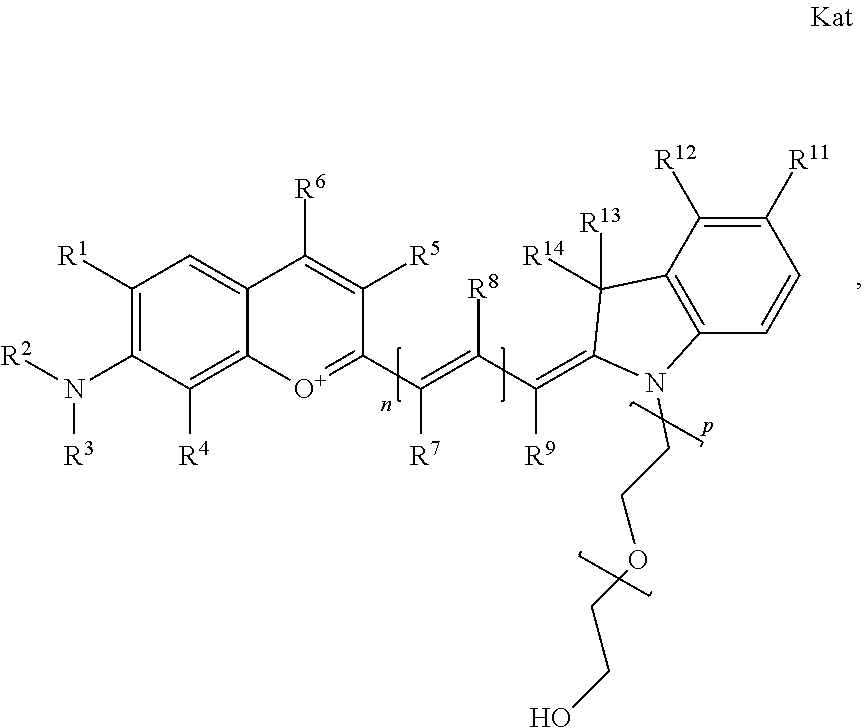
C12=CC([R1])=C(N([R2])[R3])C([R4])=C1[O+]=C(C(=C([R8])C([R9])=C1C([R13])([R14])C3=C(C=CC([R11])=C3[R12])N1CCOCCO)[R7])C([R5])=C2[R6]
